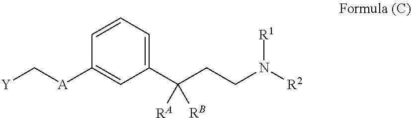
C1=CC([A]C[Y])=CC(C(CCN([R1])[R2])([RB])[RA])=C1
